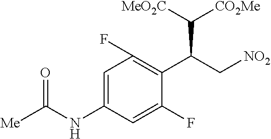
C1=C(NC([Me])=O)C=C(F)C(C(C[NO2])C([CO2Me])[MeO2C])=C1F
